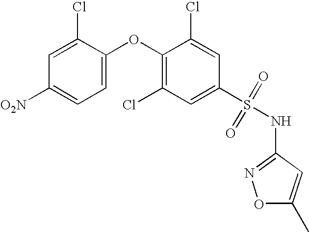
O(C1=C(Cl)C=C(S(NC2=NOC(C)=C2)(=O)=O)C=C1Cl)C1=CC=C([O2N])C=C1Cl
